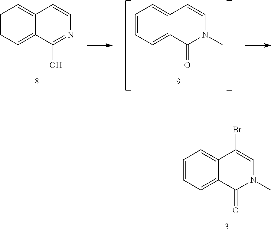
C1=CC=C2C(=C1)C(Br)=CN(C)C2=O.C1=CC=C2C(=C1)C=CN=C2O.C1=CC=C2C(=C1)C=CN(C)C2=O
